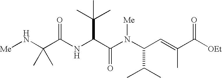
N(C(C(N(C(C=C(C([OEt])=O)C)C(C)C)[Me])=O)C(C)(C)C)C(C(N[Me])(C)C)=O
